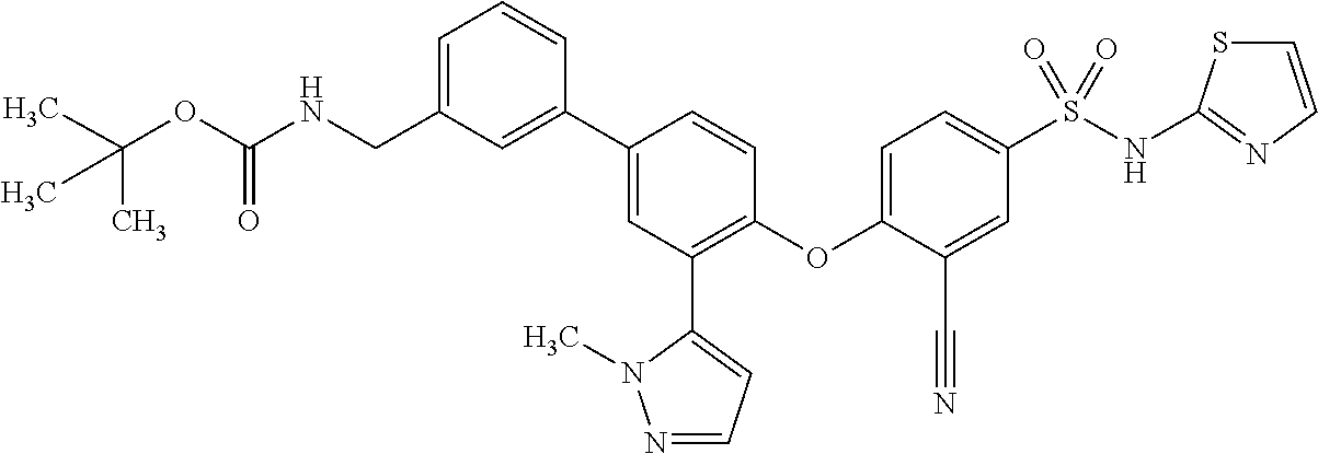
C1=C(C2=CC(C3=CC=NN3C)=C(OC3=CC=C(S(NC4=NC=CS4)(=O)=O)C=C3C#N)C=C2)C=CC=C1CNC(OC(C)(C)C)=O
